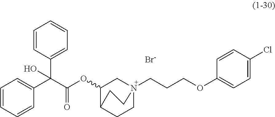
[Br-].C1=CC(C(C(OC2CN3(CCCOC4=CC=C(Cl)C=C4)CCC2CC3)=O)(C2=CC=CC=C2)O)=CC=C1
